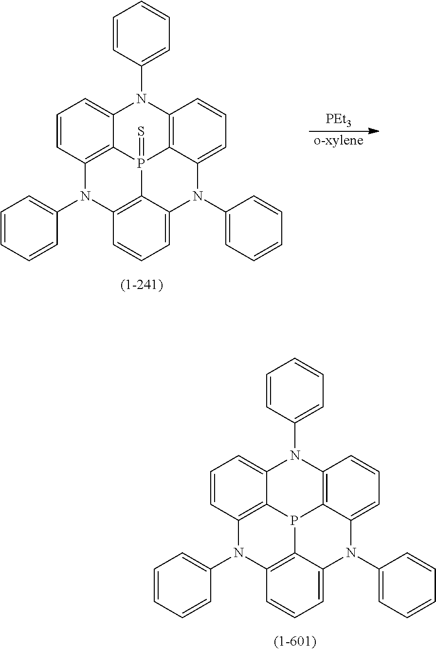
C1=C2C3=C(C=C1)N(C1=CC=CC=C1)C1=C4P3C3=C(C=CC=C3N2C2=CC=CC=C2)N(C2=CC=CC=C2)C4=CC=C1.C1=C2C3=C(C=C1)N(C1=CC=CC=C1)C1=C4P3(=S)C3=C(C=CC=C3N2C2=CC=CC=C2)N(C2=CC=CC=C2)C4=CC=C1.[o-xylene].[PEt3]
